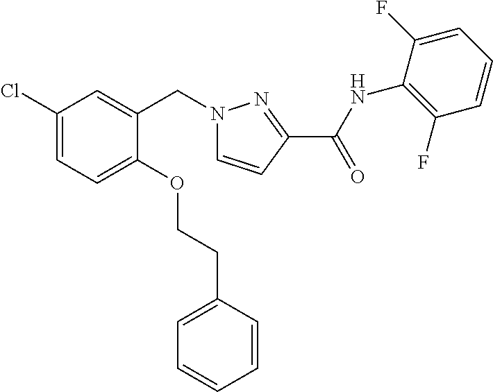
C1(Cl)=CC=C(OCCC2=CC=CC=C2)C(CN2C=CC(C(NC3=C(F)C=CC=C3F)=O)=N2)=C1
